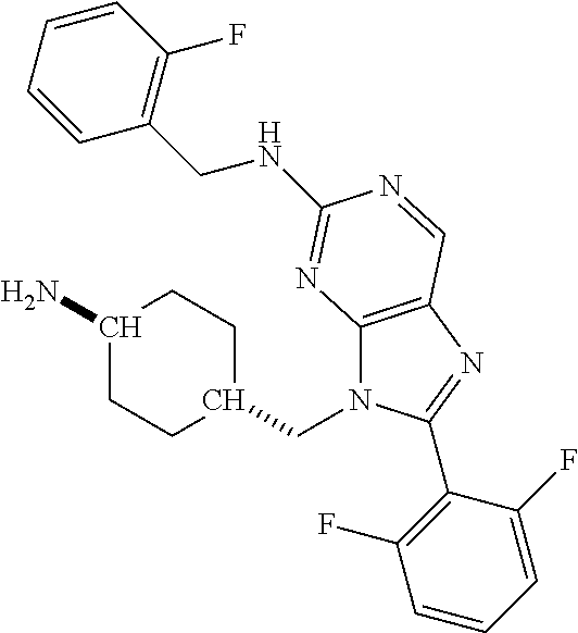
C12=C(N=C(C3=C(F)C=CC=C3F)N1CC1CCC(N)CC1)C=NC(NCC1=C(F)C=CC=C1)=N2
